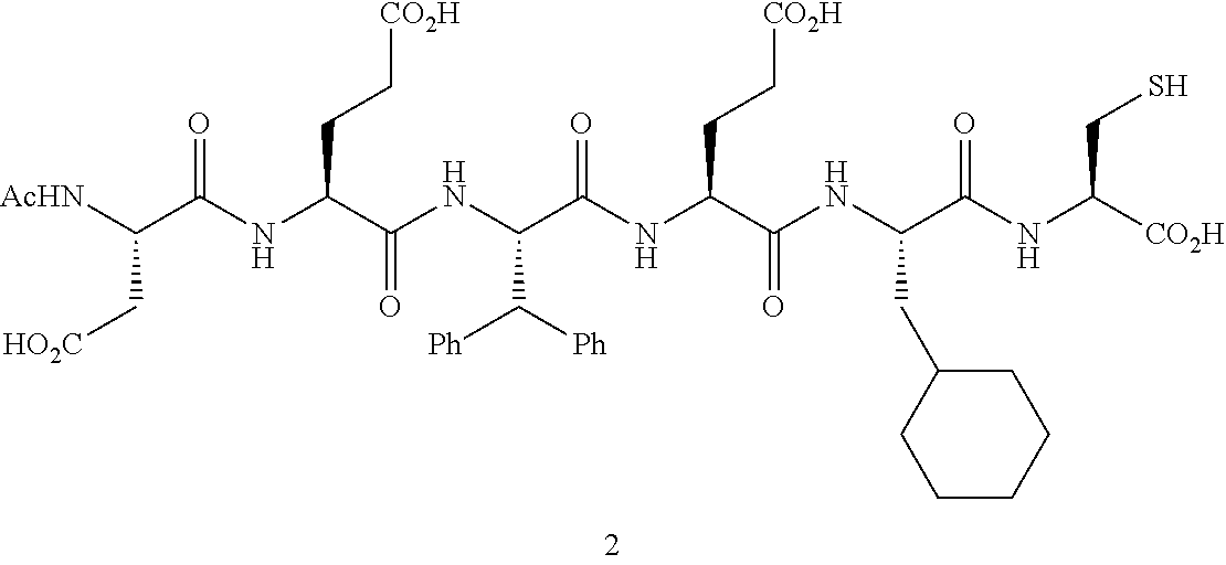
[NHAc]C(C(NC(C(NC(C(NC(C(=O)NC(C(NC([CO2H])CS)=O)CC1CCCCC1)CC[CO2H])=O)C([Ph])[Ph])=O)CC[CO2H])=O)C[CO2H]
